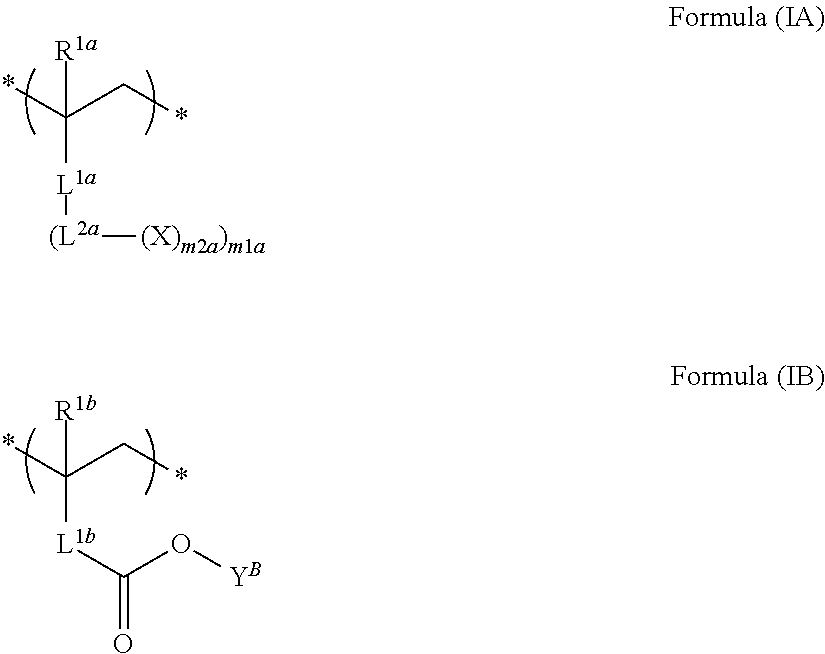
*C(C*)([L1a][(L2a][(X)m2a)m1a])[R1a].*C(C*)([L1b]C(O[YB])=O)[R1b]
